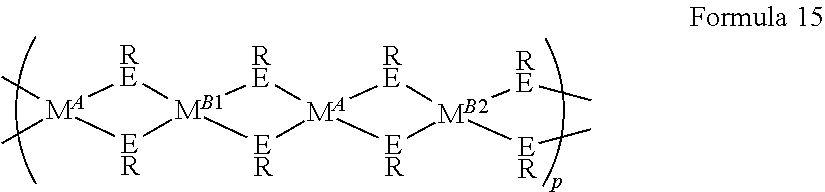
C[MA]1(C)[RE][MB1]2([ER]1)[RE][MA]1([ER]2)[RE][MB2]([RE]C)([ER]C)[ER]1
